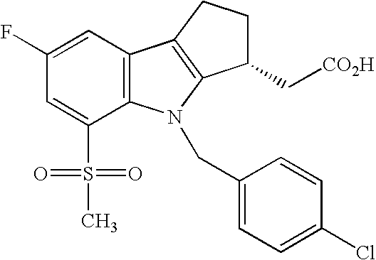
C12=C(C=C(F)C=C1S(C)(=O)=O)C1=C(N2CC2=CC=C(Cl)C=C2)C(C[CO2H])CC1
